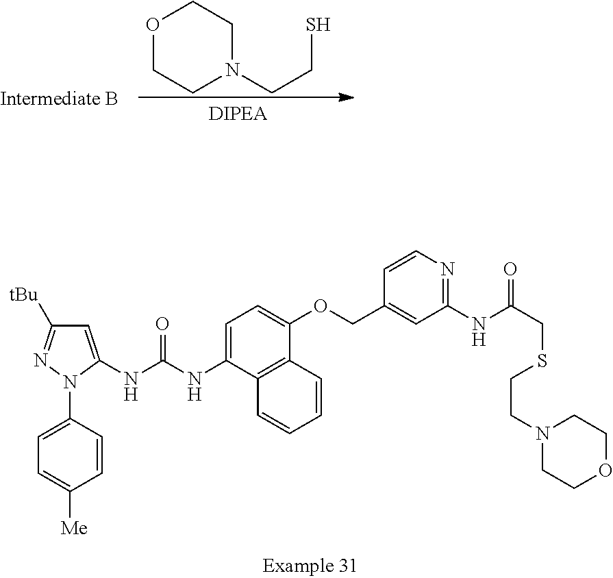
C1=C(NC(NC2=CC=C(OCC3=CC(NC(=O)CSCCN4CCOCC4)=NC=C3)C3=C2C=CC=C3)=O)N(C2=CC=C([Me])C=C2)N=C1[tBu].O1CCN(CCS)CC1
